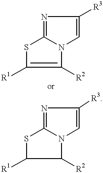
S1C([R1])C([R2])N2C1=NC([R3])=C2.S1C([R1])=C([R2])N2C1=NC([R3])=C2
